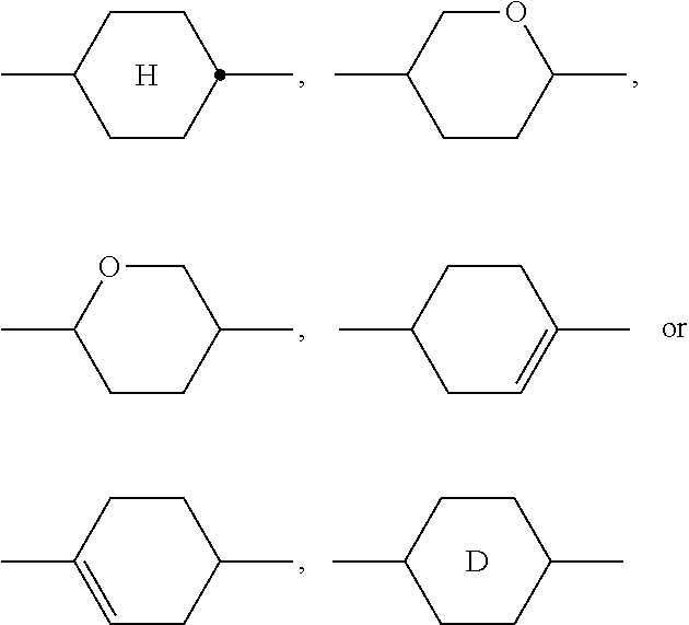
C1CC(C)COC1C.C1C=C(C)CCC1C.C1CC(C)CCC1C.[H].C1CC(C)OCC1C.C1=C(C)CCC(C)C1.C1CC(C)CCC1C.[D]
